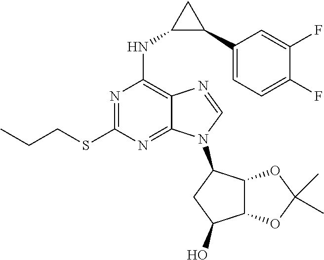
C12=NC(SCCC)=NC(NC3C(C4=CC=C(F)C(F)=C4)C3)=C1N=CN2C1CC(O)C2C1OC(C)(C)O2
